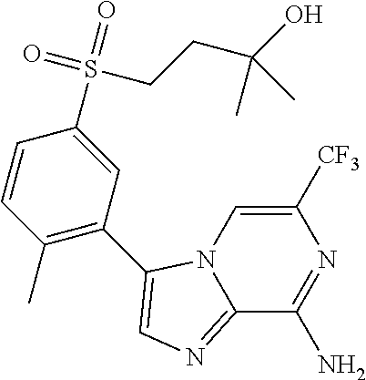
C12=NC=C(C3=C(C)C=CC(S(=O)(=O)CCC(O)(C)C)=C3)N1C=C([CF3])N=C2N
